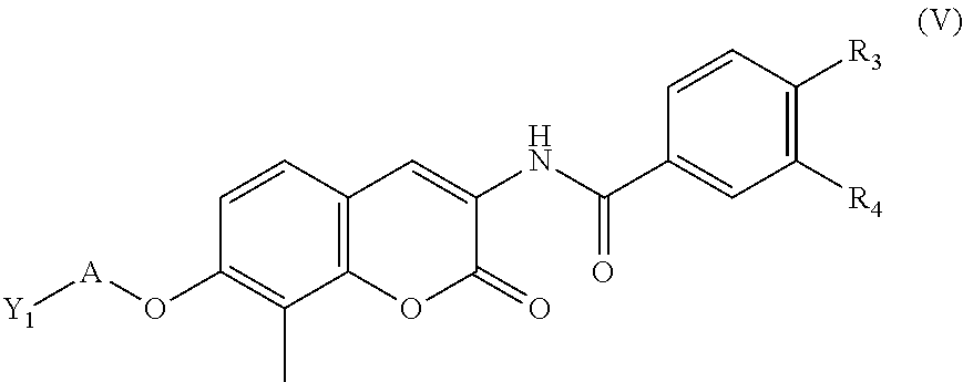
C1(O[A][Y1])=C(C)C2=C(C=C1)C=C(NC(C1=CC([R4])=C([R3])C=C1)=O)C(=O)O2
